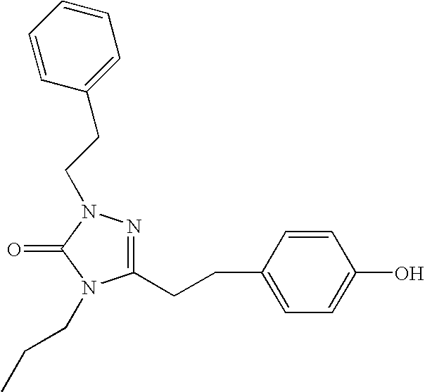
C1=CC(CCC2=NN(CCC3=CC=CC=C3)C(=O)N2CCC)=CC=C1O
